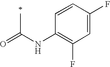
O=C(NC1=C(F)C=C(F)C=C1)C
